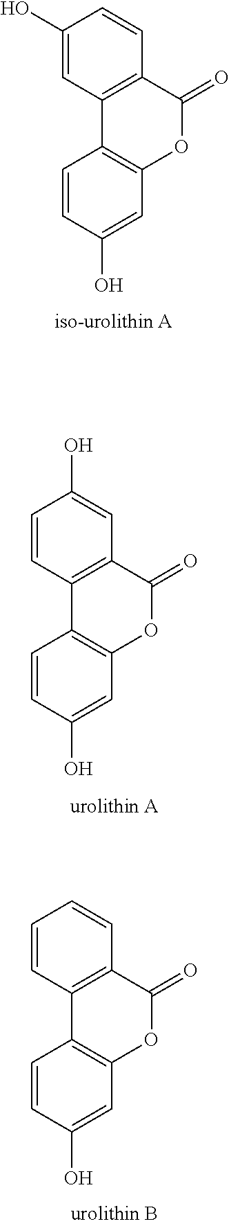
C1(O)=CC2=C(C=C1)C(=O)OC1=C2C=CC(O)=C1.C1=CC2=C(C=C1O)C(=O)OC1=C2C=CC(O)=C1.C1=CC2=C(C=C1)C(=O)OC1=C2C=CC(O)=C1
